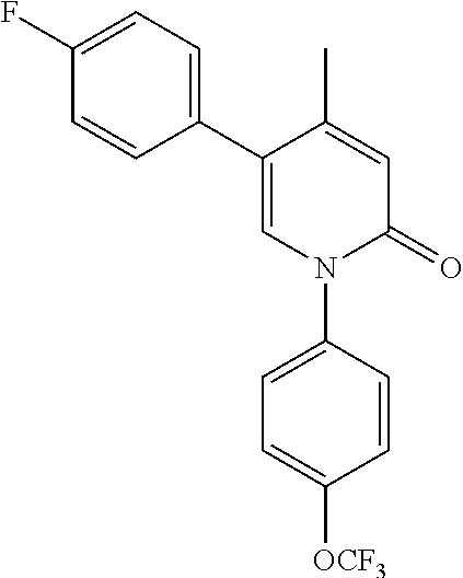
C1=C(C)C(C2=CC=C(F)C=C2)=CN(C2=CC=C([OCF3])C=C2)C1=O
